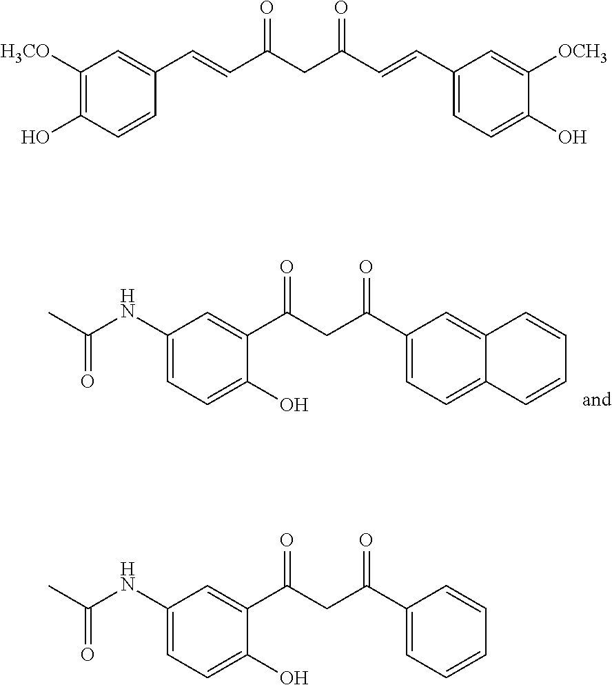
C1(NC(C)=O)=CC=C(O)C(C(CC(C2=CC=C3C(=C2)C=CC=C3)=O)=O)=C1.C1([H3CO])=C(O)C=CC(C=CC(CC(C=CC2=CC=C(O)C([OCH3])=C2)=O)=O)=C1.C1(NC(C)=O)=CC=C(O)C(C(CC(C2=CC=CC=C2)=O)=O)=C1
